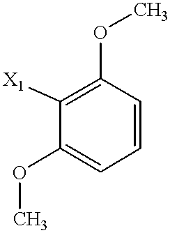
C1(OC)=C([X1])C(OC)=CC=C1
